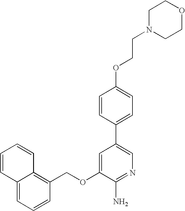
C(OC1=CC(C2=CC=C(OCCN3CCOCC3)C=C2)=CN=C1N)C1=C2C(=CC=C1)C=CC=C2
